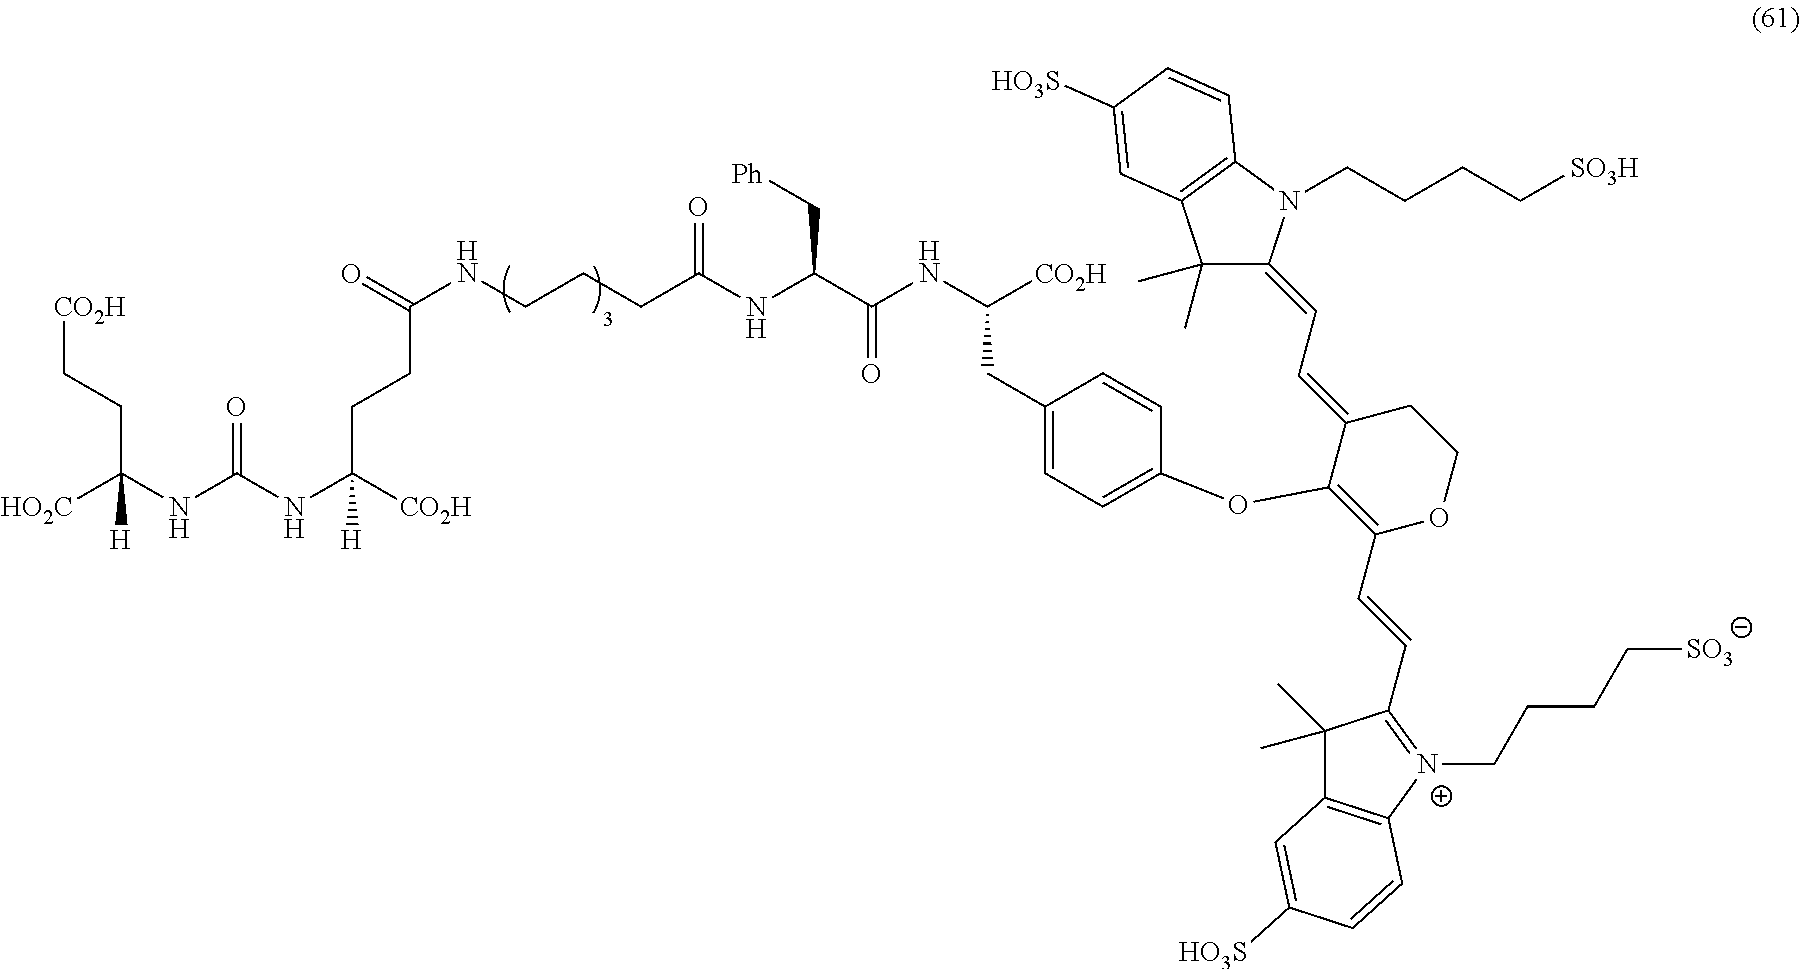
[HO2C]C(NC(NC([CO2H])(CCC(NCCCC(NC(C(NC([CO2H])CC1=CC=C(OC2=C(C=CC3=[N+](CCCC[SO3])C4=C(C3(C)C)C=C([HO3S])C=C4)OCCC2=CC=C2C(C)(C)C3=C(N2CCCC[SO3H])C=CC([HO3S])=C3)C=C1)=O)C[Ph])=O)=O)[H])=O)(CC[CO2H])[H]
